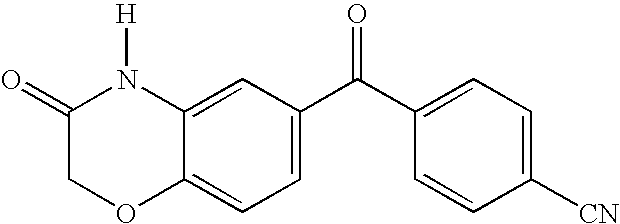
C1(=O)COC2=CC=C(C(C3=CC=C([CN])C=C3)=O)C=C2N1[H]
